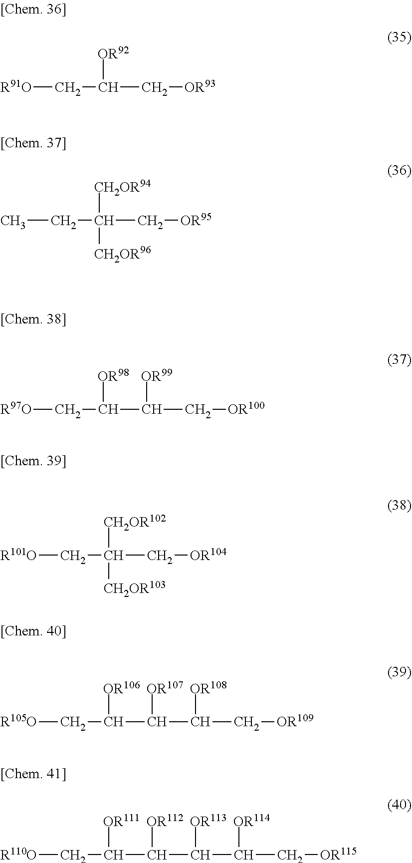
[R91O]CC([OR92])C[OR93].CCC([CH2OR94])([CH2OR96])C[OR95].[R97O]CC([OR98])C(C[OR100])[OR99].[R101O]CC([CH2OR102])([CH2OR103])C[OR104].[R105O]CC([OR106])C(C(C[OR109])[OR108])[OR107].[R110O]CC([OR111])C(C(C(C[OR115])[OR114])[OR113])[OR112]
